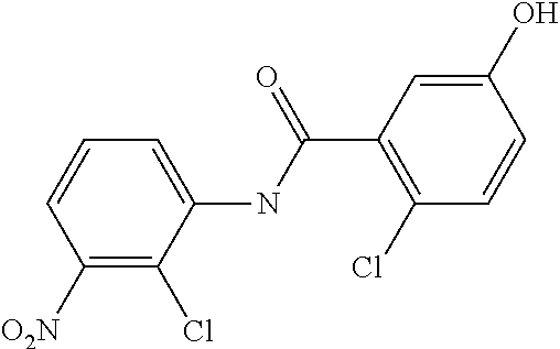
C1([O2N])=C(Cl)C(NC(C2=C(Cl)C=CC(O)=C2)=O)=CC=C1
